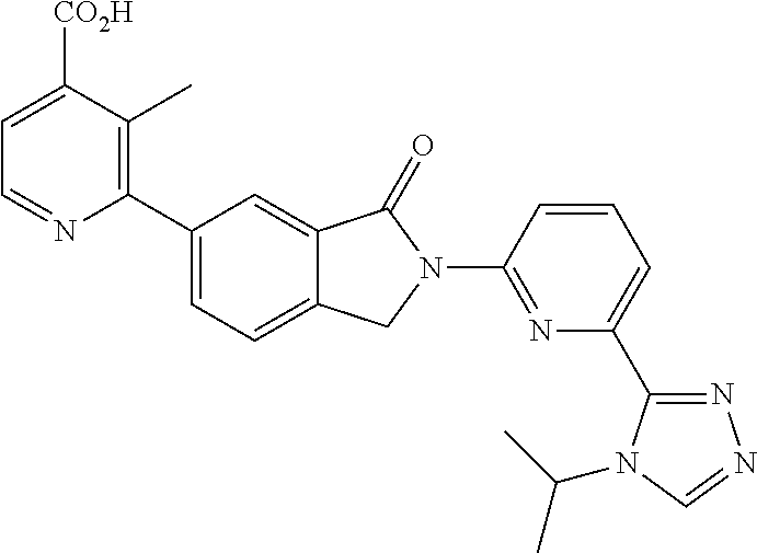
C1=C([CO2H])C(C)=C(C2=CC=C3C(=C2)C(=O)N(C2=NC(C4=NN=CN4C(C)C)=CC=C2)C3)N=C1
